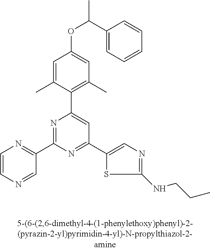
C1=C(C)C(C2=CC(C3=CN=C(NCCC)S3)=NC(C3=NC=CN=C3)=N2)=C(C)C=C1OC(C)C1=CC=CC=C1
